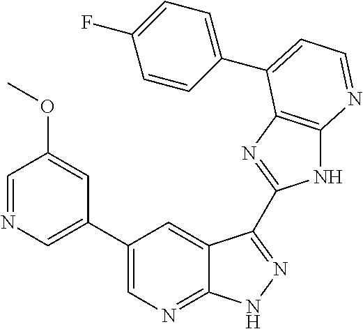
C1(C2=CN=C3C(=C2)C(C2=NC4=C(N2)N=CC=C4C2=CC=C(F)C=C2)=NN3)=CN=CC(OC)=C1
